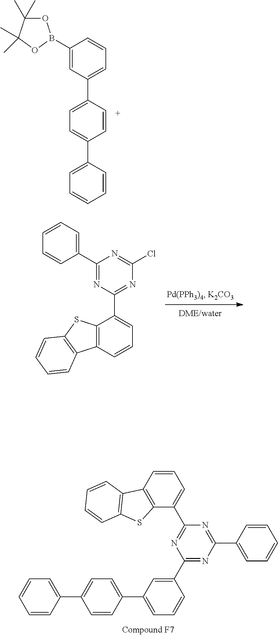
C1(B2OC(C)(C)C(C)(C)O2)=CC(C2=CC=C(C3=CC=CC=C3)C=C2)=CC=C1.C1(C2=CC=CC=C2)=NC(C2=CC=CC3=C2SC2=C3C=CC=C2)=NC(Cl)=N1.C1=CC(C2=CC=C(C3=CC=CC(C4=NC(C5=CC=CC=C5)=NC(C5=CC=CC6=C5SC5=C6C=CC=C5)=N4)=C3)C=C2)=CC=C1
